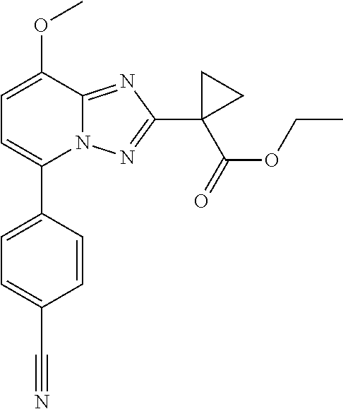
C1=C(OC)C2=NC(C3(C(OCC)=O)CC3)=NN2C(C2=CC=C(C#N)C=C2)=C1
